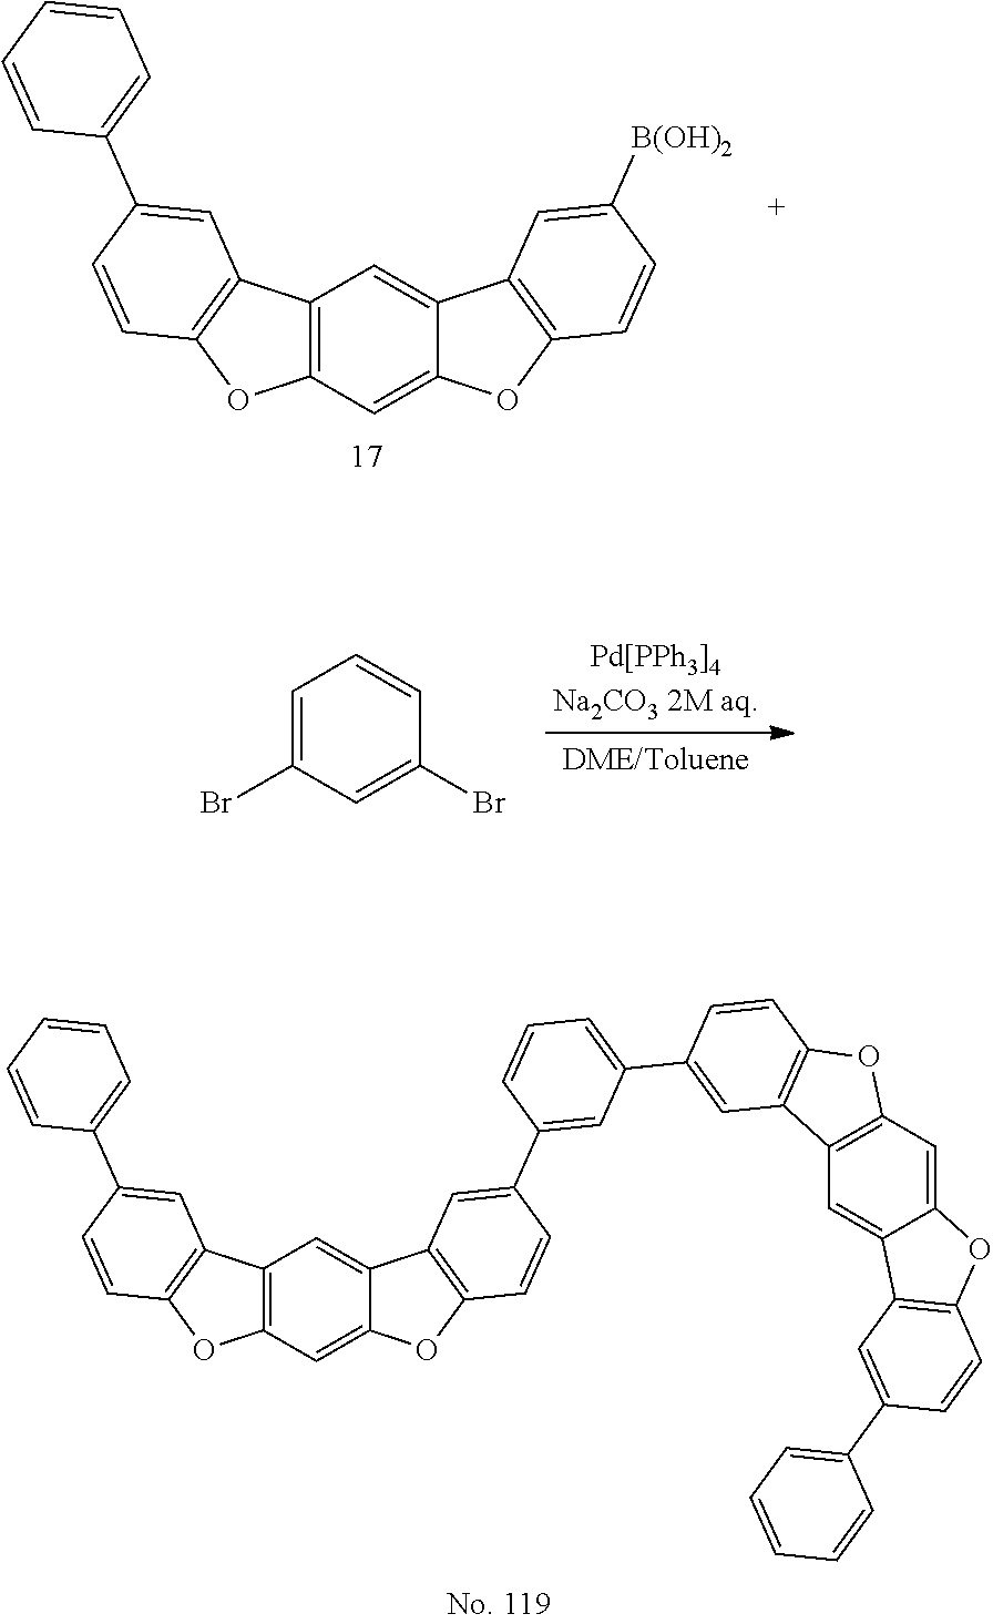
C12=C(C=C3C(=C1)C1=C(O3)C=CC([B(OH)2])=C1)OC1=C2C=C(C2=CC=CC=C2)C=C1.C1=C(Br)C=C(Br)C=C1.C12=C(C=C3C(=C1)C1=C(O3)C=CC(C3=CC(C4=CC5=C(C=C4)OC4=C5C=C5C(=C4)OC4=C5C=C(C5=CC=CC=C5)C=C4)=CC=C3)=C1)OC1=C2C=C(C2=CC=CC=C2)C=C1
